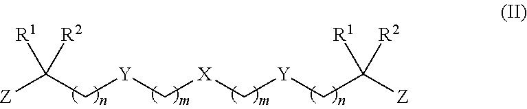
[Z]C(C[Y]C[X]C[Y]CC([Z])([R2])[R1])([R1])[R2]
